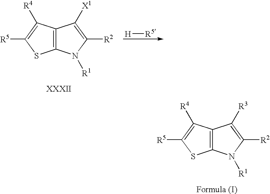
C12=C(C([R4])=C([R5])S1)C([X1])=C([R2])N2[R1].[H][R5].C12=C(C([R4])=C([R5])S1)C([R3])=C([R2])N2[R1]
